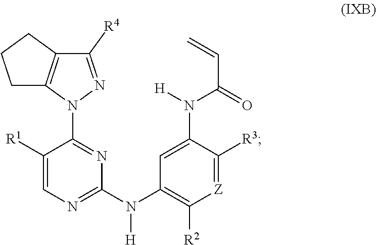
C1([R1])=CN=C(N(C2=C([R2])[Z]=C([R3])C(N(C(=O)C=C)[H])=C2)[H])N=C1N1N=C([R4])C2=C1CCC2
